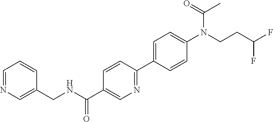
N1=CC=CC(CNC(C2=CN=C(C3=CC=C(N(CCC(F)F)C(C)=O)C=C3)C=C2)=O)=C1
